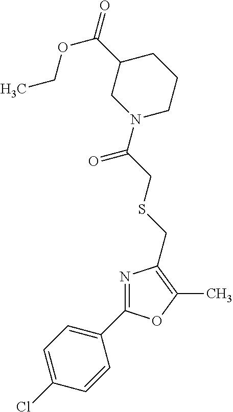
C1(C(=O)OCC)CN(C(CSCC2=C(C)OC(C3=CC=C(Cl)C=C3)=N2)=O)CCC1
